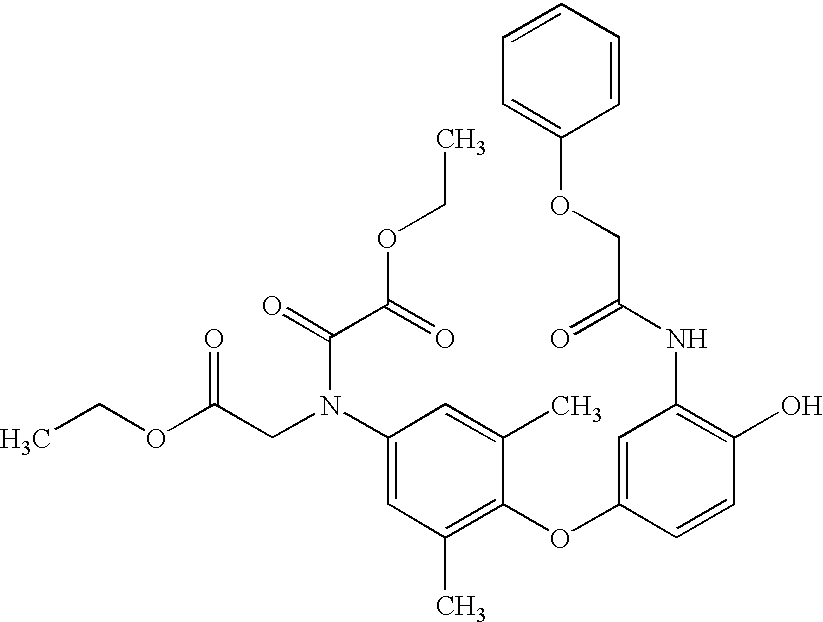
C1(O)=C(NC(=O)COC2=CC=CC=C2)C=C(OC2=C(C)C=C(N(CC(=O)OCC)C(=O)C(=O)OCC)C=C2C)C=C1
